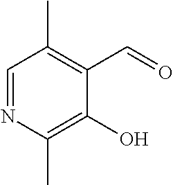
C1=NC(C)=C(O)C(C=O)=C1C
